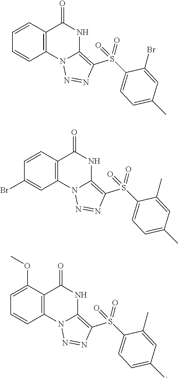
N1=NC(S(=O)(=O)C2=CC=C(C)C=C2C)=C2N1C1=C(C(OC)=CC=C1)C(=O)N2.N1=NC(S(=O)(=O)C2=CC=C(C)C=C2Br)=C2N1C1=C(C=CC=C1)C(=O)N2.N1=NC(S(=O)(=O)C2=CC=C(C)C=C2C)=C2N1C1=C(C=CC(Br)=C1)C(=O)N2
